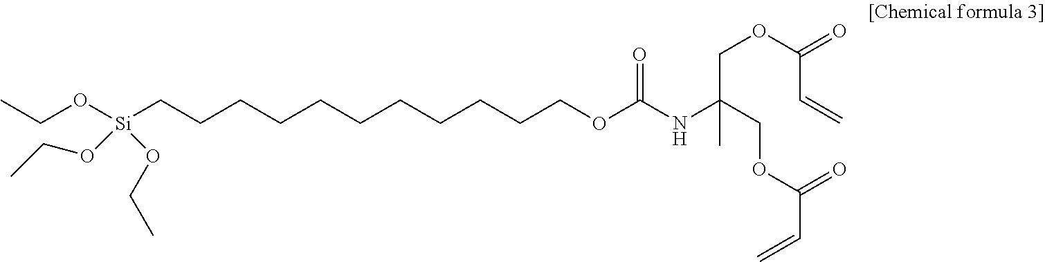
CCO[Si](CCCCCCCCCCCOC(NC(COC(C=C)=O)(C)COC(=O)C=C)=O)(OCC)OCC
